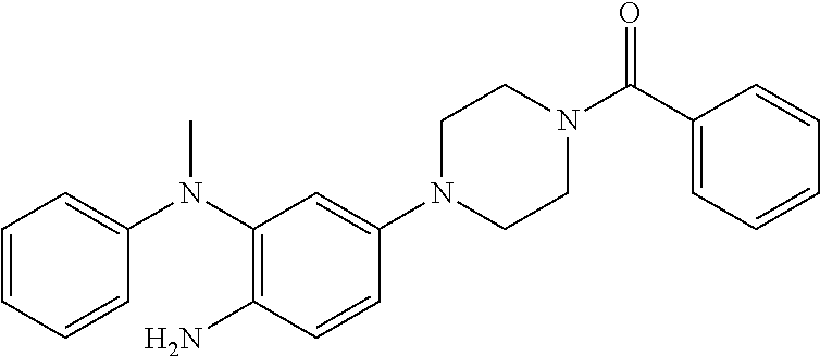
C1N(C2=CC(N(C)C3=CC=CC=C3)=C(N)C=C2)CCN(C(=O)C2=CC=CC=C2)C1
